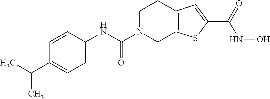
C1(NC(N2CC3=C(CC2)C=C(C(=O)NO)S3)=O)=CC=C(C(C)C)C=C1
